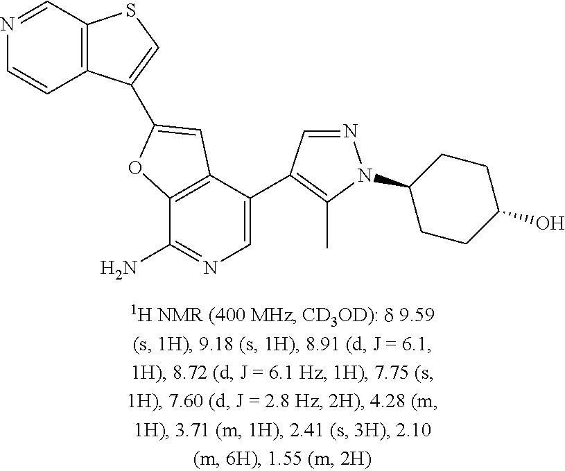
C12=C(C(C3=C(C)N(C4CCC(O)CC4)N=C3)=CN=C1N)C=C(C1=CSC3=C1C=CN=C3)O2
